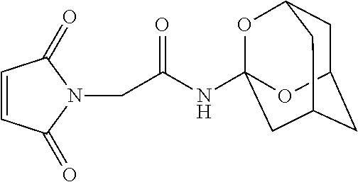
C1=CC(=O)N(CC(NC23OC4CC(CC(C2)C4)O3)=O)C1=O
